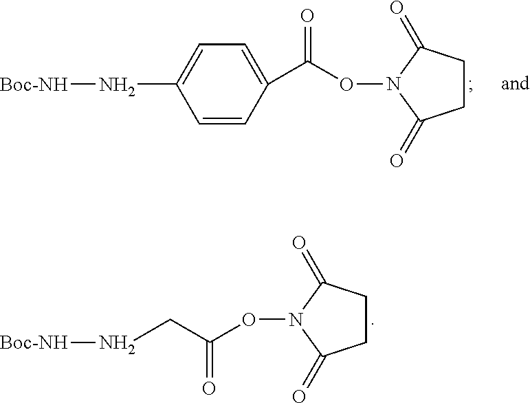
C1(C(=O)ON2C(=O)CCC2=O)=CC=C(N[Boc-NH])C=C1.C1CC(=O)N(OC(=O)CN[Boc-NH])C1=O
